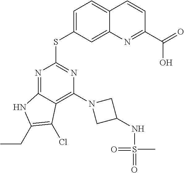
C1=C(SC2=NC(N3CC(NS(=O)(C)=O)C3)=C3C(=N2)NC(CC)=C3Cl)C=C2C(=C1)C=CC(C(O)=O)=N2
